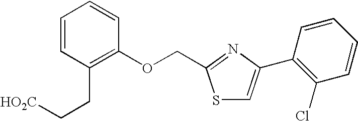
C1=CC(CC[HO2C])=C(OCC2=NC(C3=C(Cl)C=CC=C3)=CS2)C=C1
